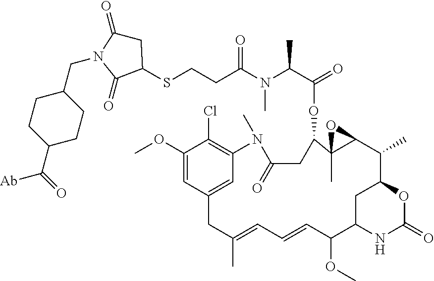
C1(CN2C(=O)CC(SCCC(=O)N(C(C(=O)OC3CC(=O)N(C)C4=C(Cl)C(OC)=CC(=C4)CC(C)=CC=CC(OC)C4NC(=O)OC(C(C)C5C3(C)O5)C4)C)C)C2=O)CCC(C([Ab])=O)CC1
